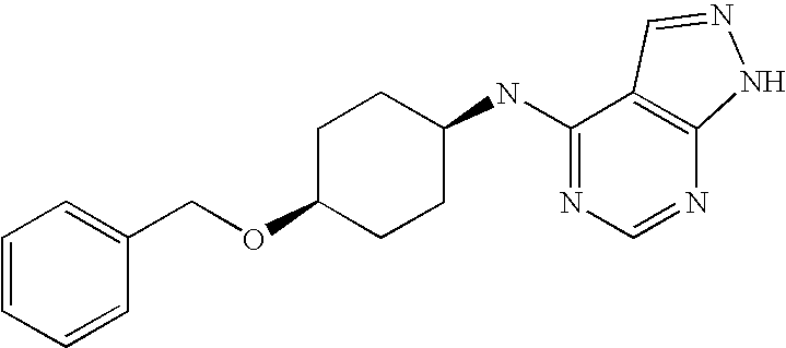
C1(COC2CCC(NC3=NC=NC4=C3C=NN4)CC2)=CC=CC=C1
